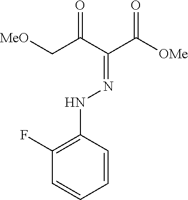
C1(F)=C(NN=C(C([OMe])=O)C(C[MeO])=O)C=CC=C1
